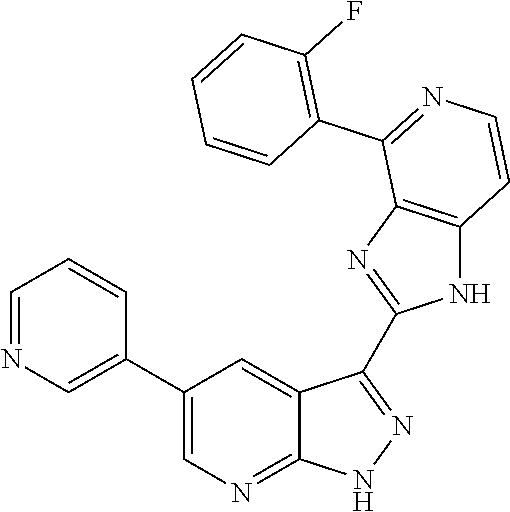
C1=NC=C(C2=CN=C3C(=C2)C(C2=NC4=C(N2)C=CN=C4C2=C(F)C=CC=C2)=NN3)C=C1
